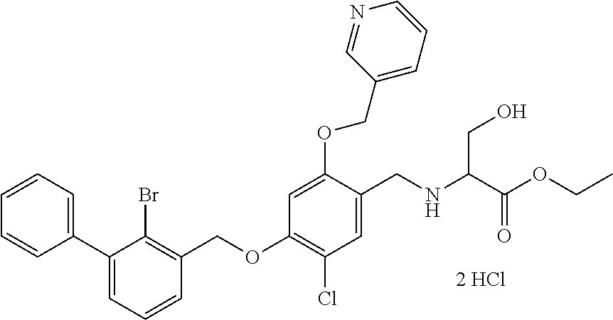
C1=CC=C(C2=CC=CC(COC3=C(Cl)C=C(CNC(CO)C(=O)OCC)C(OCC4=CC=CN=C4)=C3)=C2Br)C=C1
